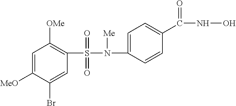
C1(S(N(C2=CC=C(C(NO)=O)C=C2)[Me])(=O)=O)=C([OMe])C=C([MeO])C(Br)=C1
